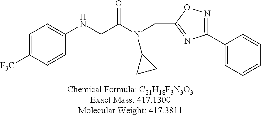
C1=C([F3C])C=CC(NCC(N(CC2=NC(C3=CC=CC=C3)=NO2)C2CC2)=O)=C1
